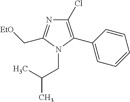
C1(Cl)=C(C2=CC=CC=C2)N(CC(C)C)C(C[EtO])=N1
